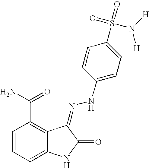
C1=CC=C2C(=C1C(N)=O)C(=NNC1=CC=C(S(=O)(=O)N([H])[H])C=C1)C(=O)N2
